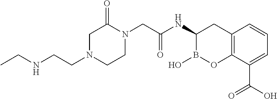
C1N(CCNCC)CCN(CC(NC2B(O)OC3=C(C2)C=CC=C3C(O)=O)=O)C1=O
